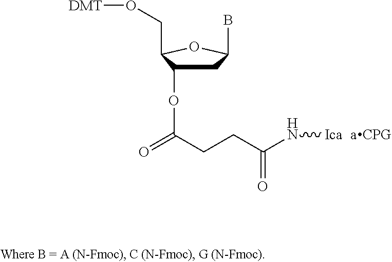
C(O[DMT])C1C(OC(=O)CCC(N[Ica])=O)CC(B)O1
